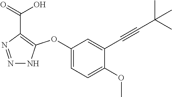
C1(OC2=C(C(=O)O)N=NN2)=CC=C(OC)C(C#CC(C)(C)C)=C1
